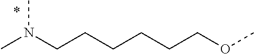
N(C)(CCCCCCOC)C
